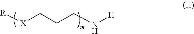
[R][X]CCCN[H]
